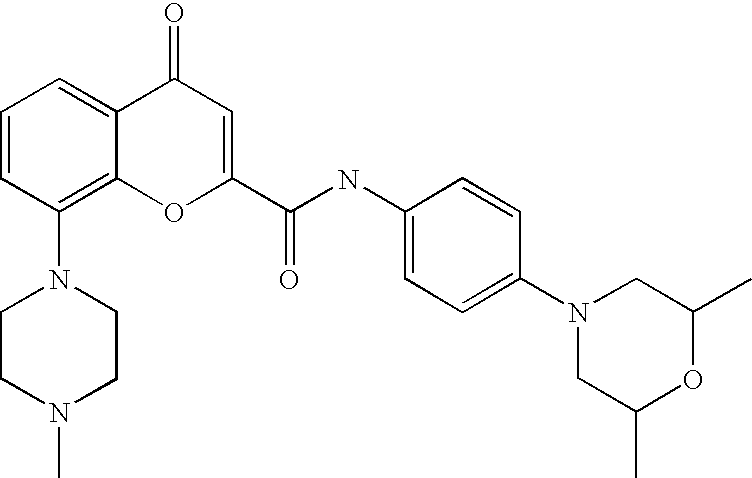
N1(C2=C3C(=CC=C2)C(=O)C=C(C(NC2=CC=C(N4CC(C)OC(C)C4)C=C2)=O)O3)CCN(C)CC1
